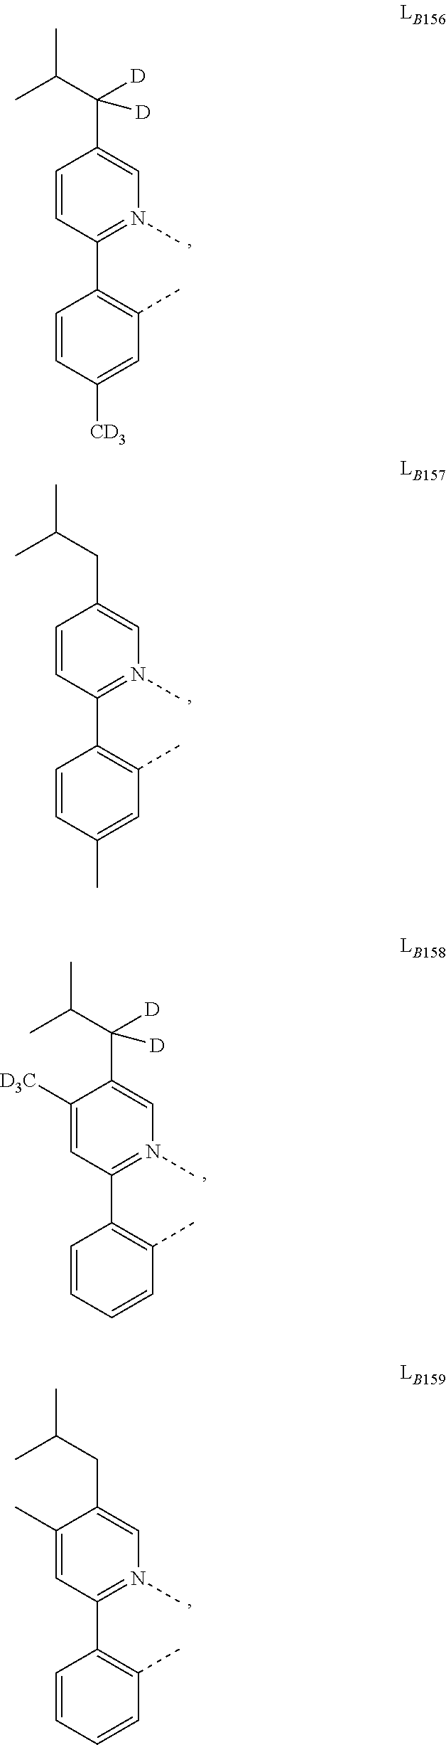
C1=CC(C2=C(C)C=C(C)C=C2)=N(C)C=C1CC(C)C.C1=CC(C2=C(C)C=C([CD3])C=C2)=N(C)C=C1C(C(C)C)([D])[D].C1([D3C])=CC(C2=C(C)C=CC=C2)=N(C)C=C1C(C(C)C)([D])[D].C1(C)=CC(C2=C(C)C=CC=C2)=N(C)C=C1CC(C)C
